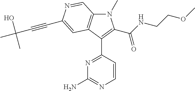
N1(C)C2=C(C(C3=NC(N)=NC=C3)=C1C(NCCOC)=O)C=C(C#CC(C)(O)C)N=C2
